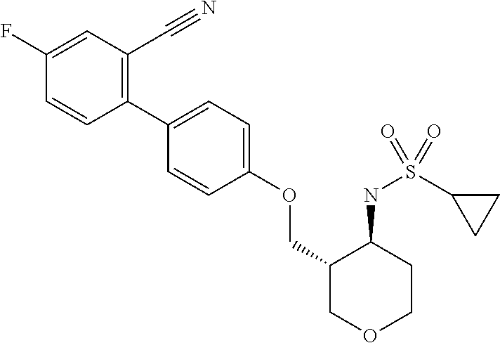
C1(F)=CC(C#N)=C(C2=CC=C(OCC3COCCC3NS(C3CC3)(=O)=O)C=C2)C=C1
